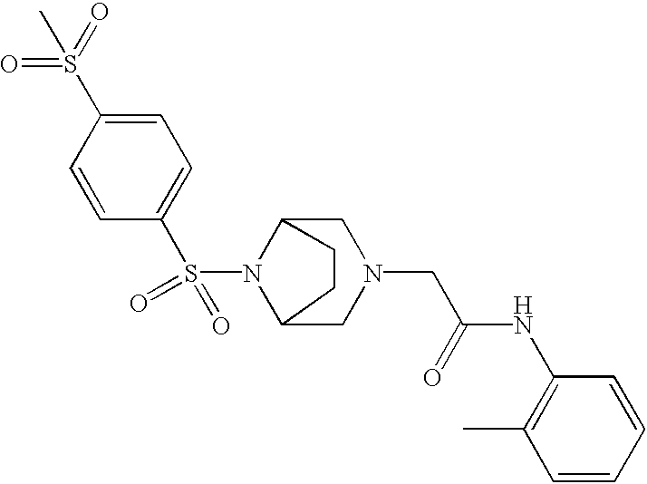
O=S(N1C2CN(CC(=O)NC3=C(C)C=CC=C3)CC1CC2)(=O)C1=CC=C(S(=O)(=O)C)C=C1
